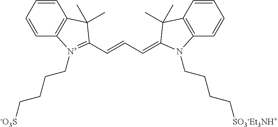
C1=CC=CC2=C1C(C)(C)C(C=CC=C1C(C)(C)C3=C(C=CC=C3)N1CCCC[SO3-Et3NH+])=[N+]2CCCC[-O3S]
